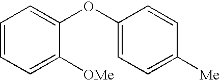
C1=CC=C([OMe])C(OC2=CC=C([Me])C=C2)=C1
